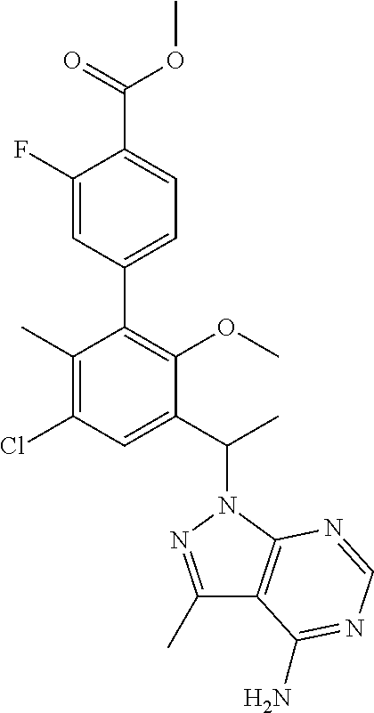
C1(C)=C(Cl)C=C(C(C)N2C3=C(C(C)=N2)C(N)=NC=N3)C(OC)=C1C1=CC=C(C(OC)=O)C(F)=C1
